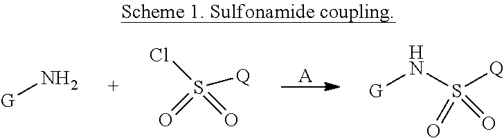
[A].N[G].ClS(=O)(=O)[Q].[G]NS([Q])(=O)=O
